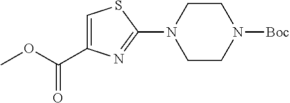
C1=C(C(OC)=O)N=C(N2CCN([Boc])CC2)S1
